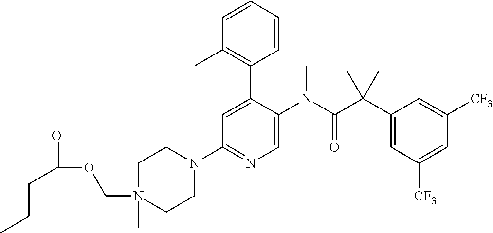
[N+]1(COC(=O)CCC)(C)CCN(C2=NC=C(N(C(C(C3=CC([CF3])=CC([CF3])=C3)(C)C)=O)C)C(C3=C(C)C=CC=C3)=C2)CC1
